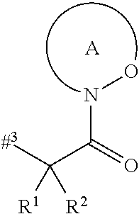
N(C(C([#3])([R1])[R2])=O)O.[A]
